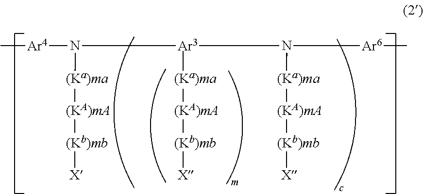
[Ar3]([(Ka)ma][(KA)mA][(Kb)mb][X])(N([Ar6]C)[(Ka)ma][(KA)mA][(Kb)mb][X])N([Ar4]C)[(Ka)ma][(KA)mA][(Kb)mb][X]
